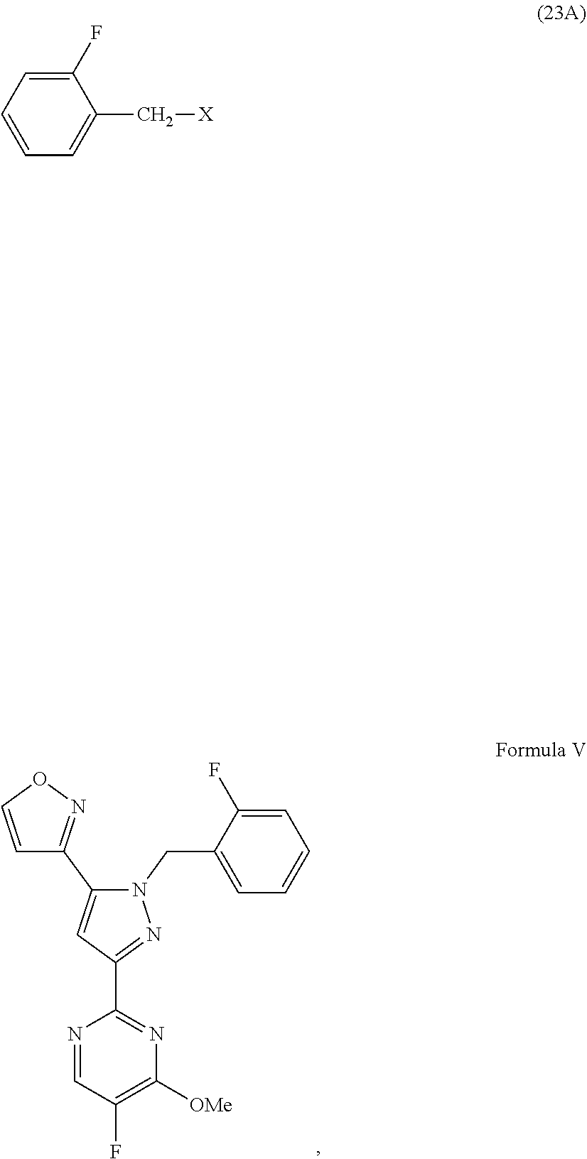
C1(F)=C([OMe])N=C(C2=NN(CC3=CC=CC=C3F)C(C3=NOC=C3)=C2)N=C1.C1=C(F)C(C[X])=CC=C1
